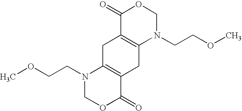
C1C2=C(CC3=C1C(=O)OCN3CCOC)C(=O)OCN2CCOC
